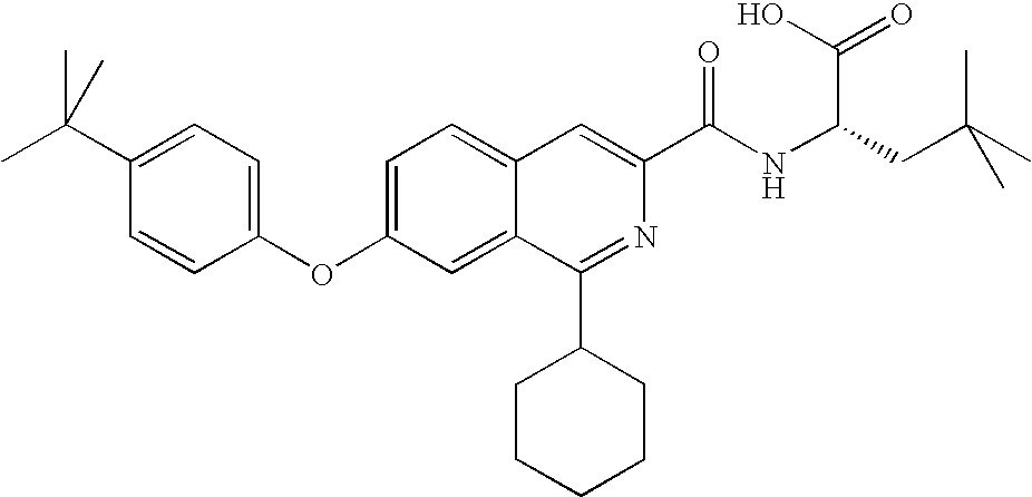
C1=C2C(=CC(OC3=CC=C(C(C)(C)C)C=C3)=C1)C(C1CCCCC1)=NC(C(NC(CC(C)(C)C)C(O)=O)=O)=C2
